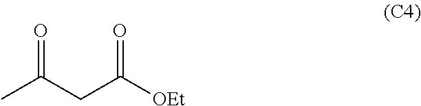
O=C(CC([OEt])=O)C
